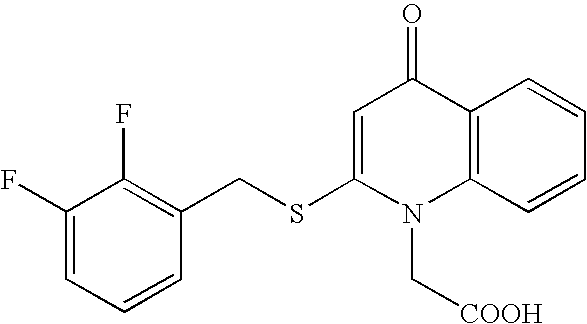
C1(F)=CC=CC(CSC2=CC(=O)C3=C(N2C[COOH])C=CC=C3)=C1F
